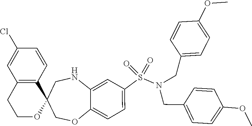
C12=CC(S(=O)(N(CC3=CC=C(OC)C=C3)CC3=CC=C(OC)C=C3)=O)=CC=C1OCC1(CN2)C2=C(CCO1)C=C(Cl)C=C2
